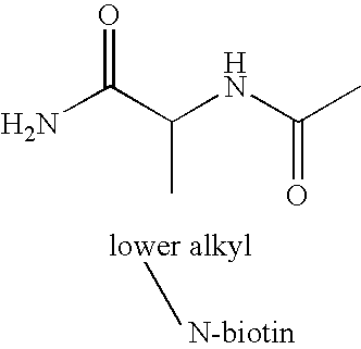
NC(C(NC(C)=O)C)=O
